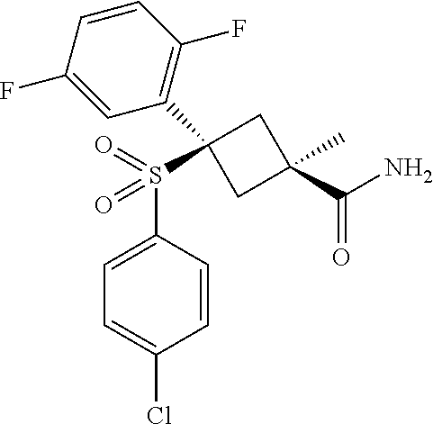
C1=CC(F)=CC(C2(S(C3=CC=C(Cl)C=C3)(=O)=O)CC(C)(C(N)=O)C2)=C1F
